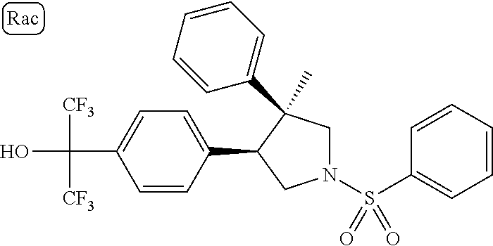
C(C1=CC=C(C2CN(S(C3=CC=CC=C3)(=O)=O)CC2(C)C2=CC=CC=C2)C=C1)(O)([CF3])[CF3]
